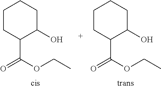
C1CC(C(OCC)=O)C(O)CC1.C1CC(C(OCC)=O)C(O)CC1
